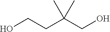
OCCC(CO)(C)C
